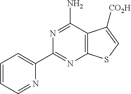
N1=C(C2=CC=CC=N2)N=C(N)C2=C1SC=C2[CO2H]
